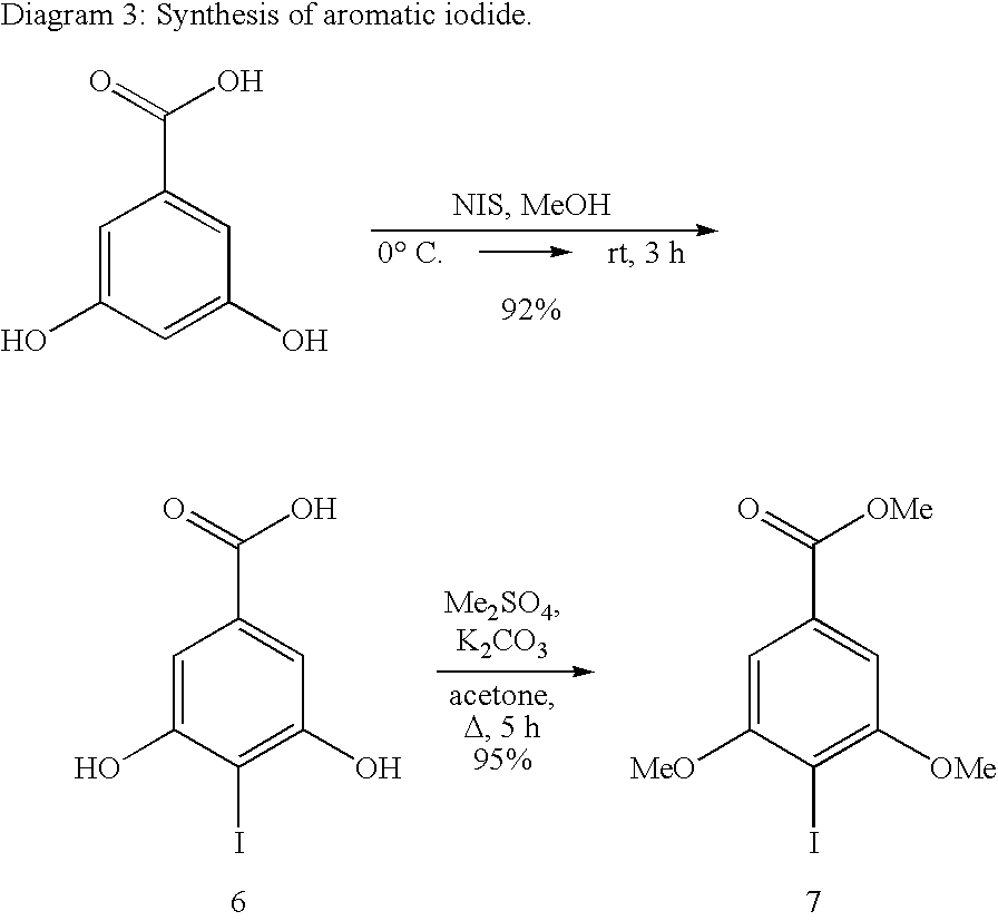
C1=C(O)C(I)=C(O)C=C1C(=O)O.C1=C([MeO])C(I)=C([OMe])C=C1C(=O)[OMe].C1=C(O)C=C(O)C=C1C(=O)O
